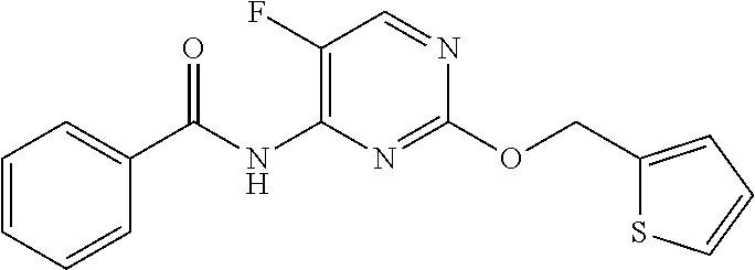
C1(COC2=NC(NC(C3=CC=CC=C3)=O)=C(F)C=N2)=CC=CS1
